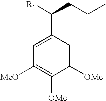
C1([MeO])=C([OMe])C([OMe])=CC(C([R1])CCC)=C1
